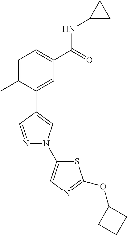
C1=C(C)C(C2=CN(C3=CN=C(OC4CCC4)S3)N=C2)=CC(C(=O)NC2CC2)=C1
